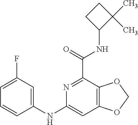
C1=C(F)C=C(NC2=CC3=C(C(C(=O)NC4C(C)(C)CC4)=N2)OCO3)C=C1
